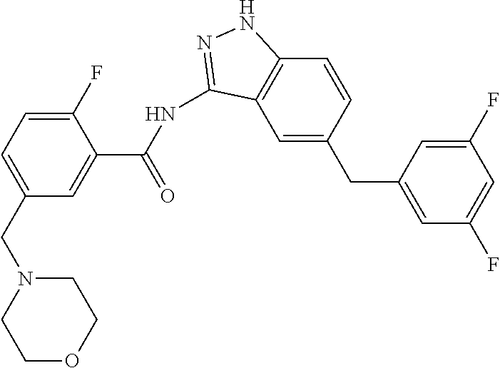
C12=C(C=C(CC3=CC(F)=CC(F)=C3)C=C1)C(NC(=O)C1=CC(CN3CCOCC3)=CC=C1F)=NN2
